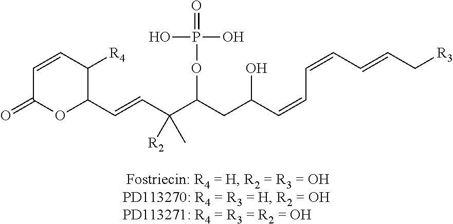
C1=CC([R4])C(C=CC(C(CC(C=CC=CC=CC[R3])O)OP(=O)(O)O)([R2])C)OC1=O
